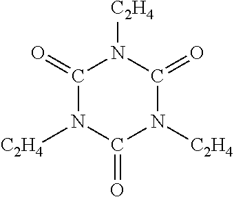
C1(=O)N([C2H4])C(=O)N([C2H4])C(=O)N1[C2H4]
